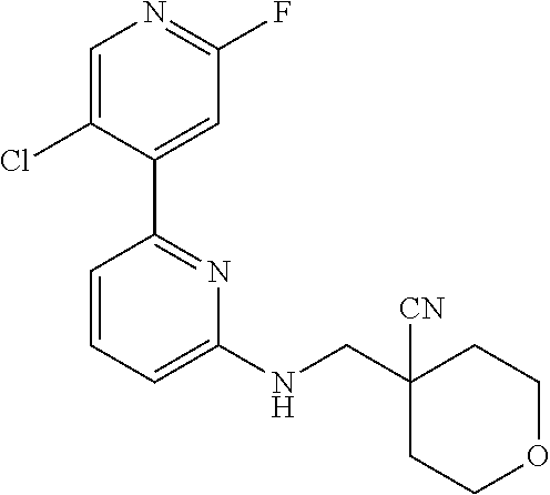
C1=C(Cl)C(C2=NC(NCC3([CN])CCOCC3)=CC=C2)=CC(F)=N1
